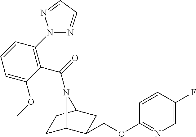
C1C2C(COC3=NC=C(F)C=C3)CC(C1)N2C(=O)C1=C(N2N=CC=N2)C=CC=C1OC
